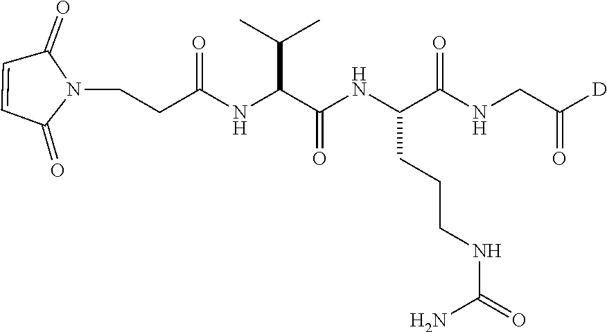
C1=CC(=O)N(CCC(NC(C(NC(C(NCC([D])=O)=O)CCCNC(=O)N)=O)C(C)C)=O)C1=O
